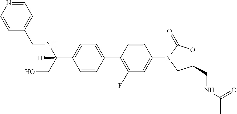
C1(C(CO)(NCC2=CC=NC=C2)[H])=CC=C(C2=C(F)C=C(N3CC(CNC(C)=O)OC3=O)C=C2)C=C1
